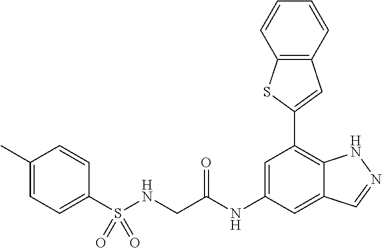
C12=C(C=CC=C1)C=C(C1=C3C(=CC(NC(=O)CNS(C4=CC=C(C)C=C4)(=O)=O)=C1)C=NN3)S2
